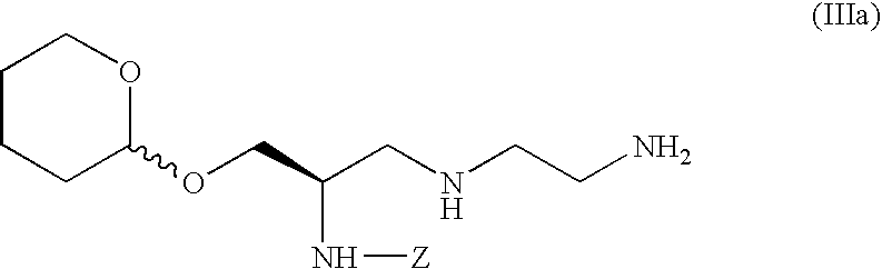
C1CCC(OCC(CNCCN)N[Z])OC1
